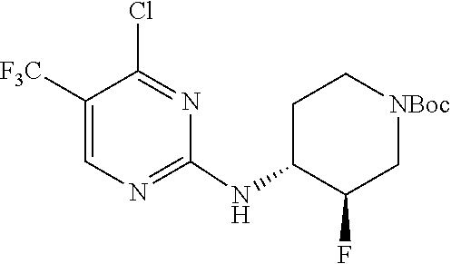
C1(NC2C(F)C[NBoc]CC2)=NC=C([F3C])C(Cl)=N1
